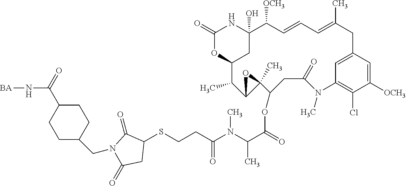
C1(=O)OC2CC(O)(N1)C([OCH3])C=CC=C(C)CC1=CC(=C(Cl)C([OCH3])=C1)N(C)C(=O)CC(OC(C(N(C(=O)CCSC1C(=O)N(CC3CCC(C(=O)[NH][BA])CC3)C(=O)C1)C)C)=O)C1(C)C(C2C)O1
